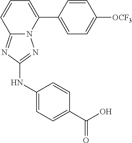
C1=CC(C2=CC=CC3=NC(NC4=CC=C(C(O)=O)C=C4)=NN23)=CC=C1[OCF3]
